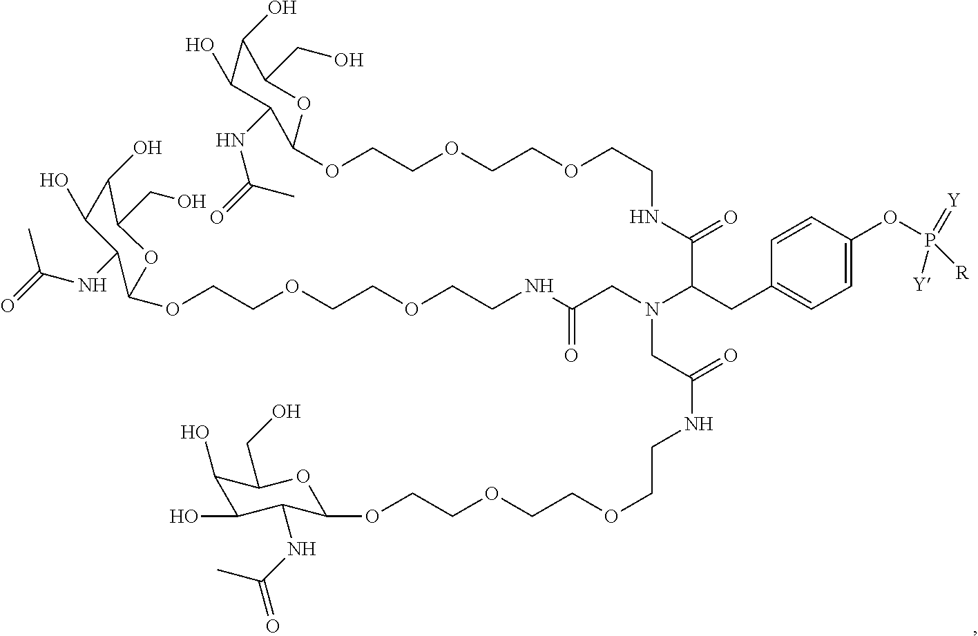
C1(O)C(O)C(NC(=O)C)C(OCCOCCOCCNC(C(CC2=CC=C(OP(=[Y])([R])[Y])C=C2)N(CC(NCCOCCOCCOC2OC(CO)C(O)C(O)C2NC(C)=O)=O)CC(NCCOCCOCCOC2C(NC(=O)C)C(O)C(O)C(CO)O2)=O)=O)OC1CO
